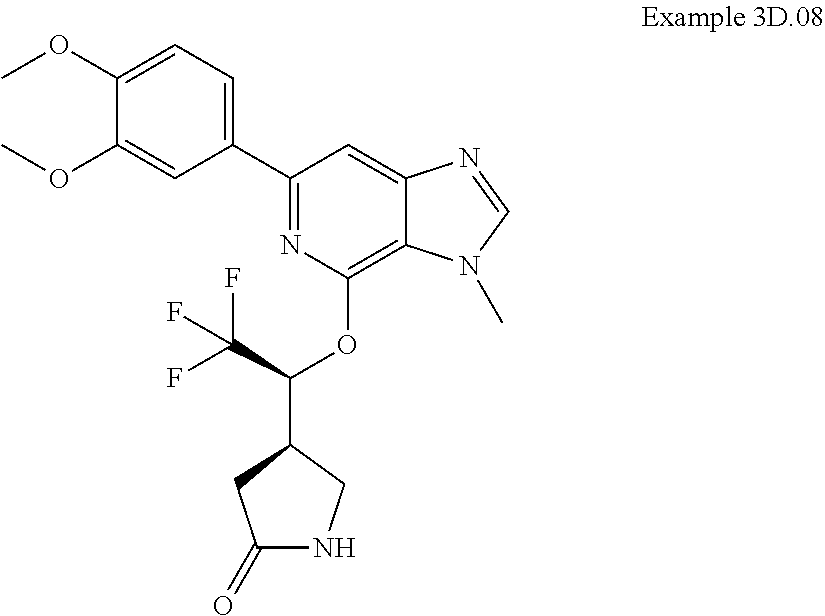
C1(C2=CC=C(OC)C(OC)=C2)=NC(OC(C2CNC(=O)C2)C(F)(F)F)=C2C(=C1)N=CN2C
